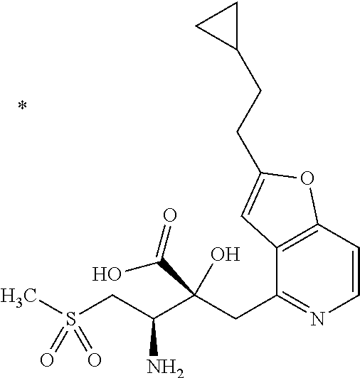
C12=C(C=CN=C1CC(C(CS(C)(=O)=O)N)(O)C(=O)O)OC(CCC1CC1)=C2
